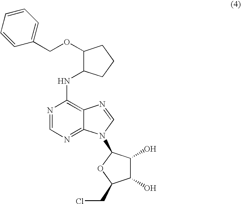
N1=CN=C2C(=C1NC1C(OCC3=CC=CC=C3)CCC1)N=CN2C1C(O)C(O)C(CCl)O1
